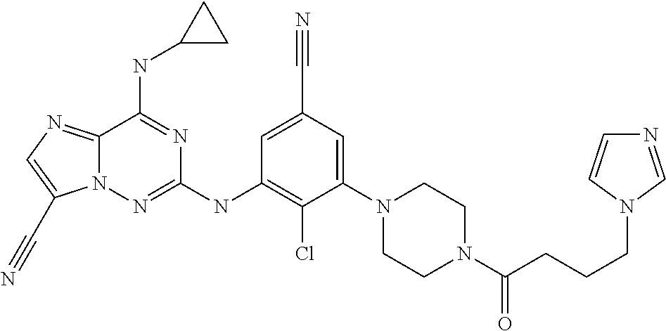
C12=NC=C(C#N)N1N=C(NC1=C(Cl)C(N3CCN(C(CCCN4C=CN=C4)=O)CC3)=CC(C#N)=C1)N=C2NC1CC1
